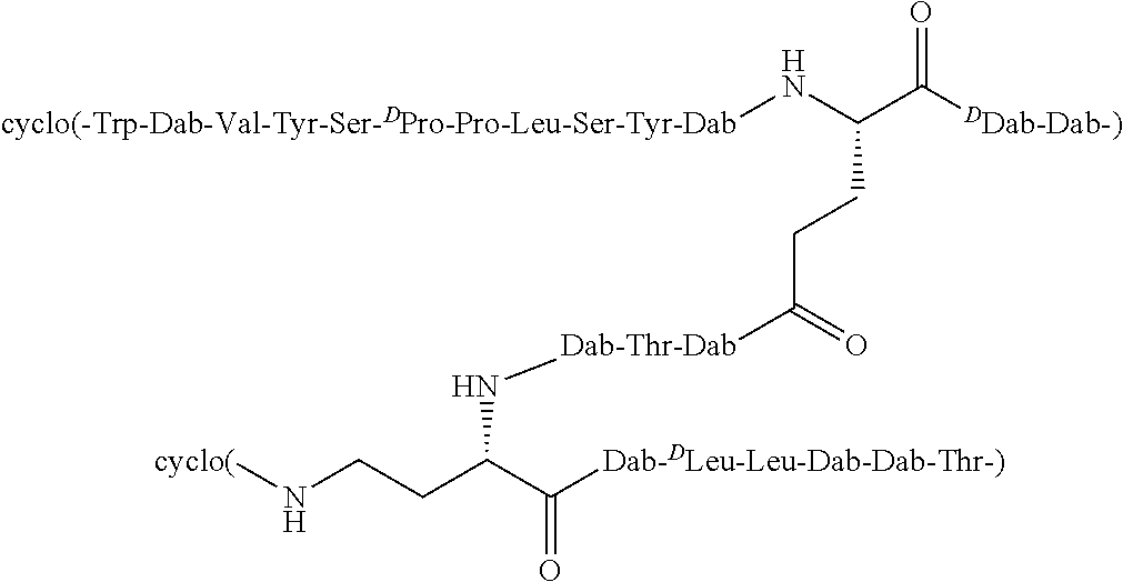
[cyclo(-Trp-Dab-Val-Tyr-Ser-DPro-Pro-Leu-Ser-Tyr-Dab]NC(C([DDab-Dab-)])=O)CCC([Dab-Thr-Dab]NC(CCN[cyclo(])C([Dab-DLeu-Leu-Dab-Dab-Thr-)])=O)=O
